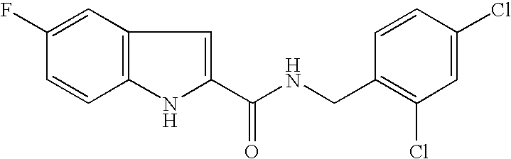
C1(C(NCC2=C(Cl)C=C(Cl)C=C2)=O)=CC2=C(N1)C=CC(F)=C2
